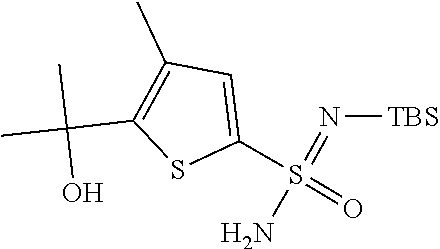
O=S(=N[TBS])(C1=CC(C)=C(C(C)(O)C)S1)N
